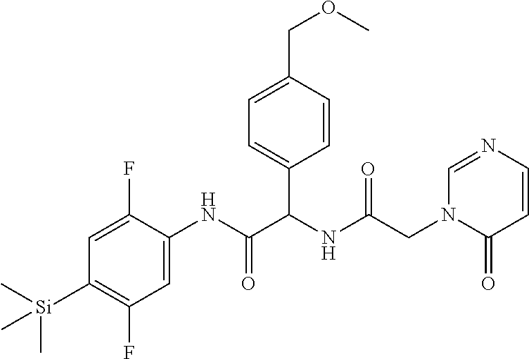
C1=C(COC)C=CC(C(NC(CN2C(=O)C=CN=C2)=O)C(NC2=CC(F)=C([Si](C)(C)C)C=C2F)=O)=C1
